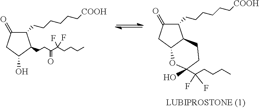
C1(=O)CC2C(CCC(O)(C(CCCC)(F)F)O2)C1CCCCCC[COOH].C1(=O)CC(O)C(CCC(C(CCCC)(F)F)=O)C1CCCCCC[COOH]
